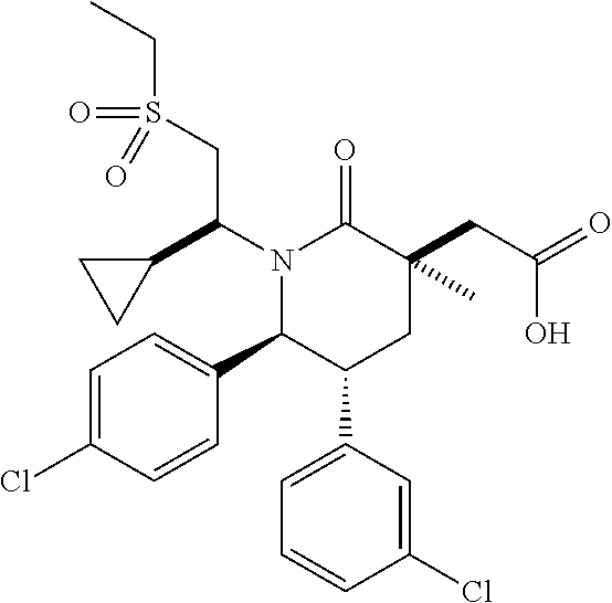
N1(C(C2CC2)CS(CC)(=O)=O)C(C2=CC=C(Cl)C=C2)C(C2=CC=CC(Cl)=C2)CC(CC(=O)O)(C)C1=O
